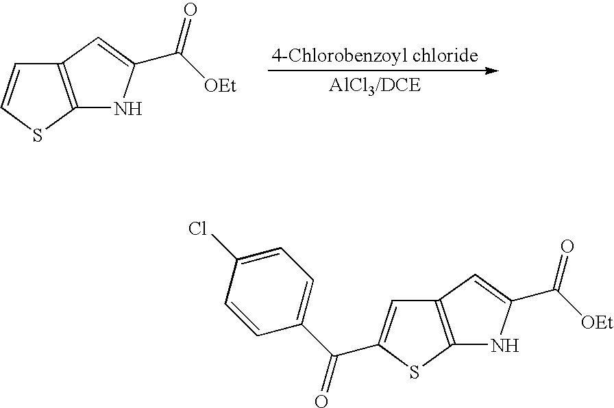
C12=C(SC=C1)NC(C([OEt])=O)=C2.C12=C(SC(C(C3=CC=C(Cl)C=C3)=O)=C1)NC(C([OEt])=O)=C2
